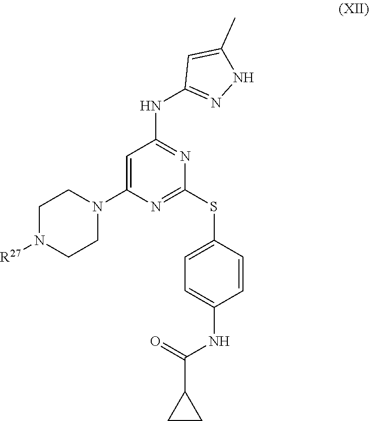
C1(NC2=NC(SC3=CC=C(NC(=O)C4CC4)C=C3)=NC(N3CCN([R27])CC3)=C2)=NNC(C)=C1
